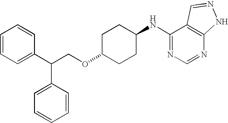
C(OC1CCC(NC2=NC=NC3=C2C=NN3)CC1)C(C1=CC=CC=C1)C1=CC=CC=C1
